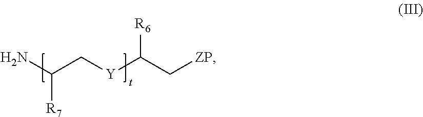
C(C[Y]C(C[ZP])[R6])(N)[R7]
